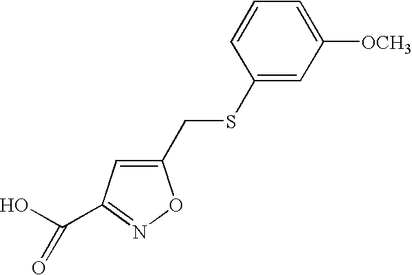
C1(CSC2=CC([OCH3])=CC=C2)=CC(C(O)=O)=NO1
